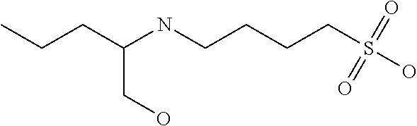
N(CCCCS(=O)(O)=O)C(CCC)CO
